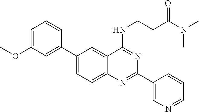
C1(C2=CC(OC)=CC=C2)=CC=C2C(=C1)C(NCCC(N(C)C)=O)=NC(C1=CN=CC=C1)=N2
